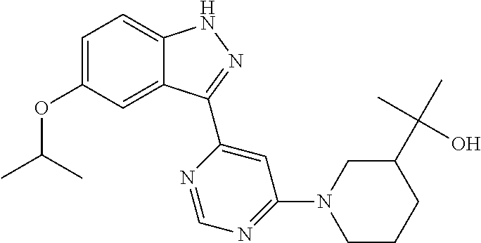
C1=C(OC(C)C)C=C2C(=C1)NN=C2C1=CC(N2CCCC(C(C)(O)C)C2)=NC=N1
